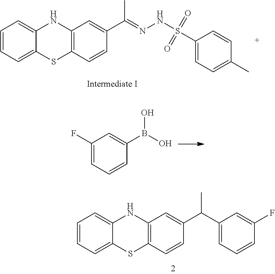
CC(=NNS(=O)(=O)C1=CC=C(C)C=C1)C1=CC2=C(SC3=CC=CC=C3N2)C=C1.OB(O)C1=CC(F)=CC=C1.C1=CC=C2NC3=C(SC2=C1)C=CC(C(C1=CC=CC(F)=C1)C)=C3
